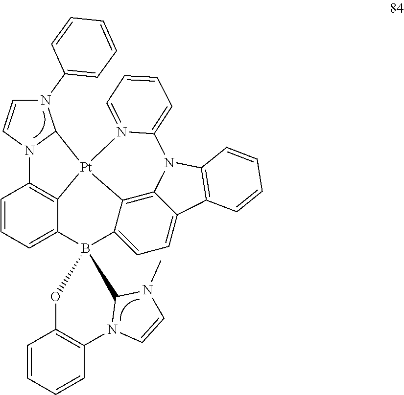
N1(C2=CC=CC=C2)C=CN2C1[Pt]13C4=C2C=CC=C4B2(C4=CC=C5C(=C41)N(C1=C5C=CC=C1)C1=CC=CC=N13)OC1=C(C=CC=C1)N1C=CN(C)C21
